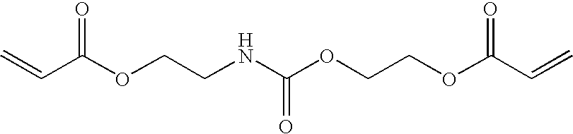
C=CC(OCCNC(OCCOC(C=C)=O)=O)=O
